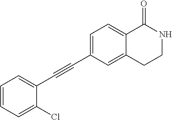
C1=CC=C(Cl)C(C#CC2=CC=C3C(=C2)CCNC3=O)=C1
